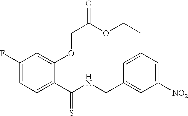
C1(F)=CC=C(C(NCC2=CC([NO2])=CC=C2)=S)C(OCC(=O)OCC)=C1
